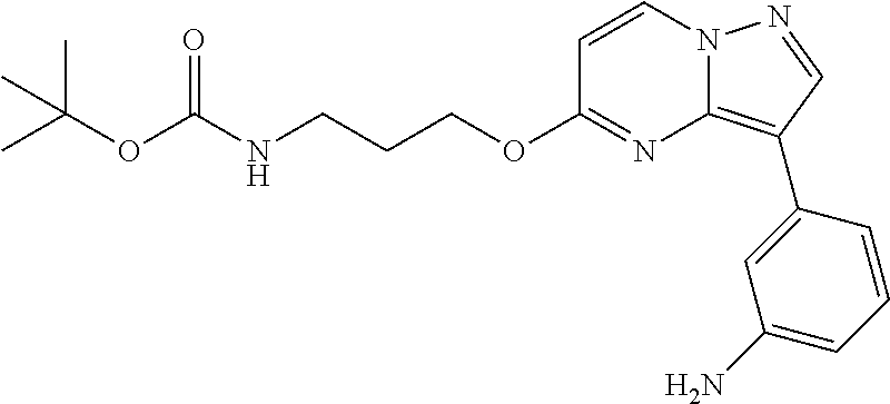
CC(OC(NCCCOC1=NC2=C(C3=CC(N)=CC=C3)C=NN2C=C1)=O)(C)C
